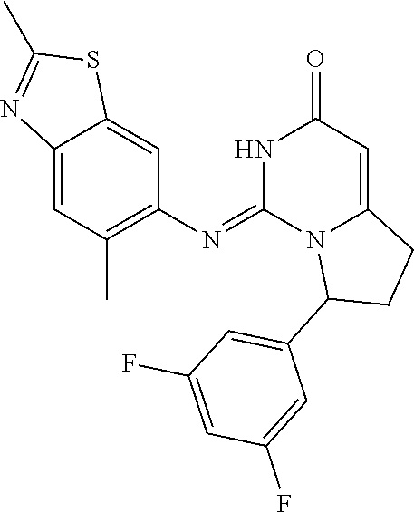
C1(N=C2N3C(=CC(=O)N2)CCC3C2=CC(F)=CC(F)=C2)=C(C)C=C2C(=C1)SC(C)=N2
